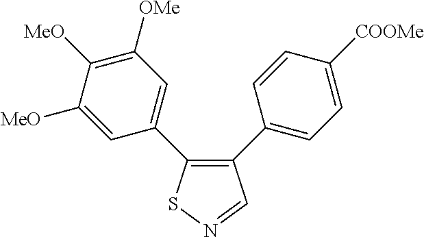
C1([MeO])=CC(C2=C(C3=CC=C([COOMe])C=C3)C=NS2)=CC([OMe])=C1[MeO]
